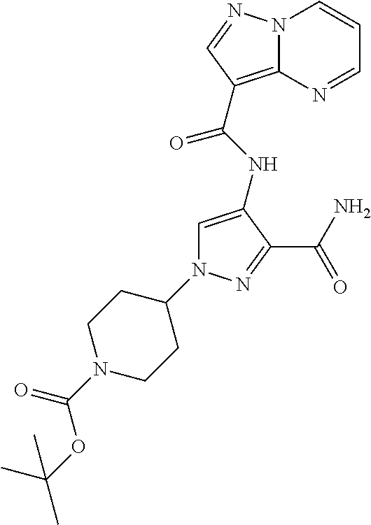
N1(C2CCN(C(=O)OC(C)(C)C)CC2)C=C(NC(=O)C2=C3N(C=CC=N3)N=C2)C(C(=O)N)=N1
